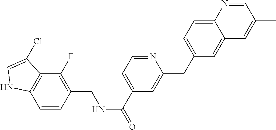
C1(F)=C(CNC(C2=CC=NC(CC3=CC=C4C(=C3)C=C(C)C=N4)=C2)=O)C=CC2=C1C(Cl)=CN2
